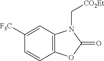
C12=C(C=C([F3C])C=C1)N(C[CO2Et])C(=O)O2
